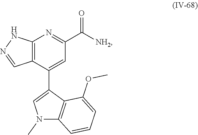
N1(C)C=C(C2=CC(C(=O)[NH2])=NC3=C2C=NN3)C2=C1C=CC=C2OC
